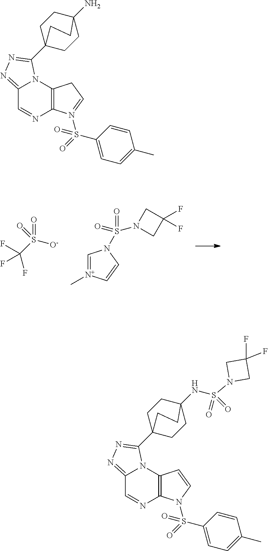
C12=C(N3C(=NN=C3C34CCC(NS(N5CC(F)(F)C5)(=O)=O)(CC3)CC4)C=N1)C=CN2S(=O)(C1=CC=C(C)C=C1)=O.S(=O)([O-])(=O)C(F)(F)F.C1=[N+](C)C=CN1S(=O)(=O)N1CC(F)(F)C1.C12=C(N3C(=NN=C3C34CCC(N)(CC3)CC4)C=N1)CC=N2S(=O)(C1=CC=C(C)C=C1)=O
